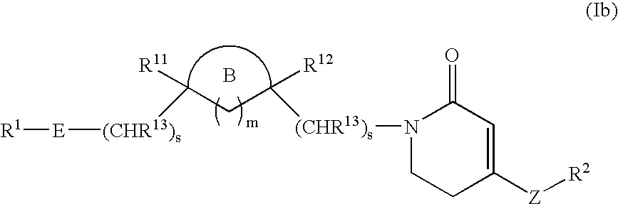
[R1][E][(CHR13)s]C(CC([R12])[(CHR13)s]N1CCC([Z][R2])=CC1=O)[R11].B
